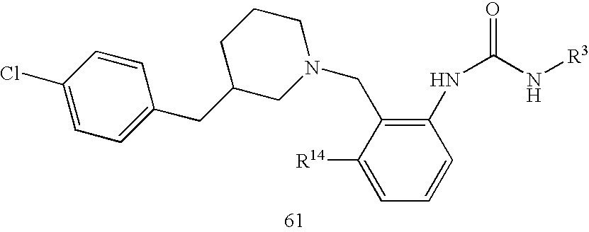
C1(Cl)=CC=C(CC2CN(CC3=C(NC(=O)N[R3])C=CC=C3[R14])CCC2)C=C1
